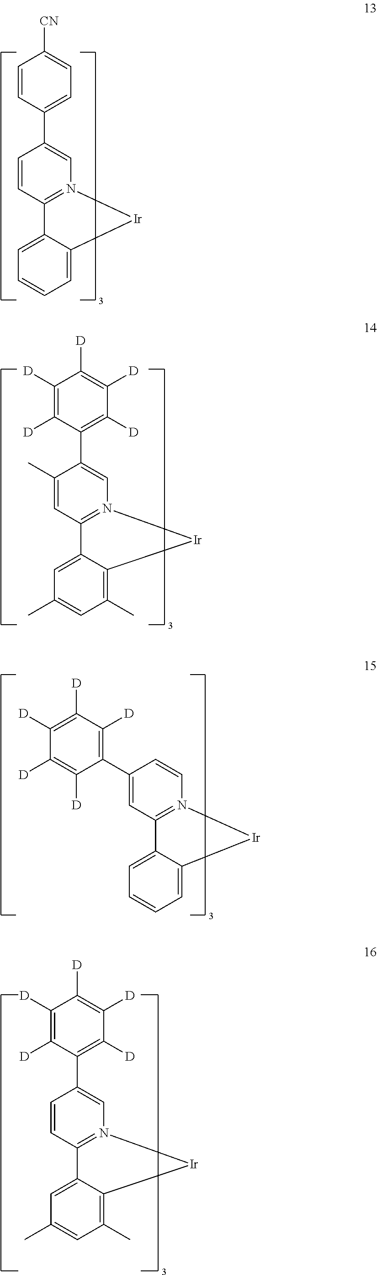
C1([D])=C([D])C([D])=C(C2=CC3=N(C=C2)[Ir]C2=CC=CC=C32)C([D])=C1[D].C1=CC(C2=CN3=C(C=C2)C2=CC=CC=C2[Ir]3)=CC=C1[CN].C1([D])=C([D])C(C2=CN3=C(C=C2C)C2=CC(C)=CC(C)=C2[Ir]3)=C([D])C([D])=C1[D].C1([D])=C([D])C(C2=CN3=C(C=C2)C2=CC(C)=CC(C)=C2[Ir]3)=C([D])C([D])=C1[D]
